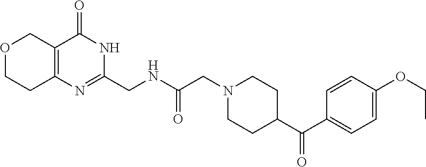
O1CCC2=C(C1)C(=O)NC(CNC(CN1CCC(C(C3=CC=C(OCC)C=C3)=O)CC1)=O)=N2
